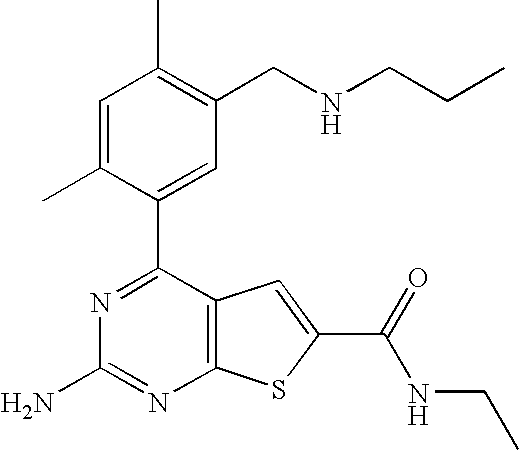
N1=C(C2=CC(CNCCC)=C(C)C=C2C)C2=C(N=C1N)SC(C(=O)NCC)=C2
